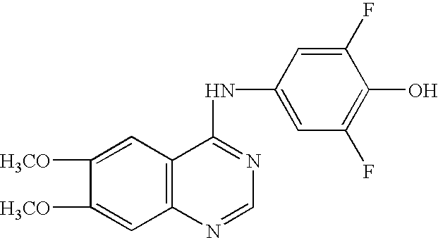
C1([H3CO])=CC2=C(C=C1[H3CO])C(NC1=CC(F)=C(O)C(F)=C1)=NC=N2
